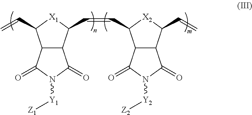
C12C(C(C=CC3C4C(C(C=C)[X2]3)C(=O)N([Y2][Z2])C4=O)[X1]C1C=C)C(=O)N([Y1][Z1])C2=O
